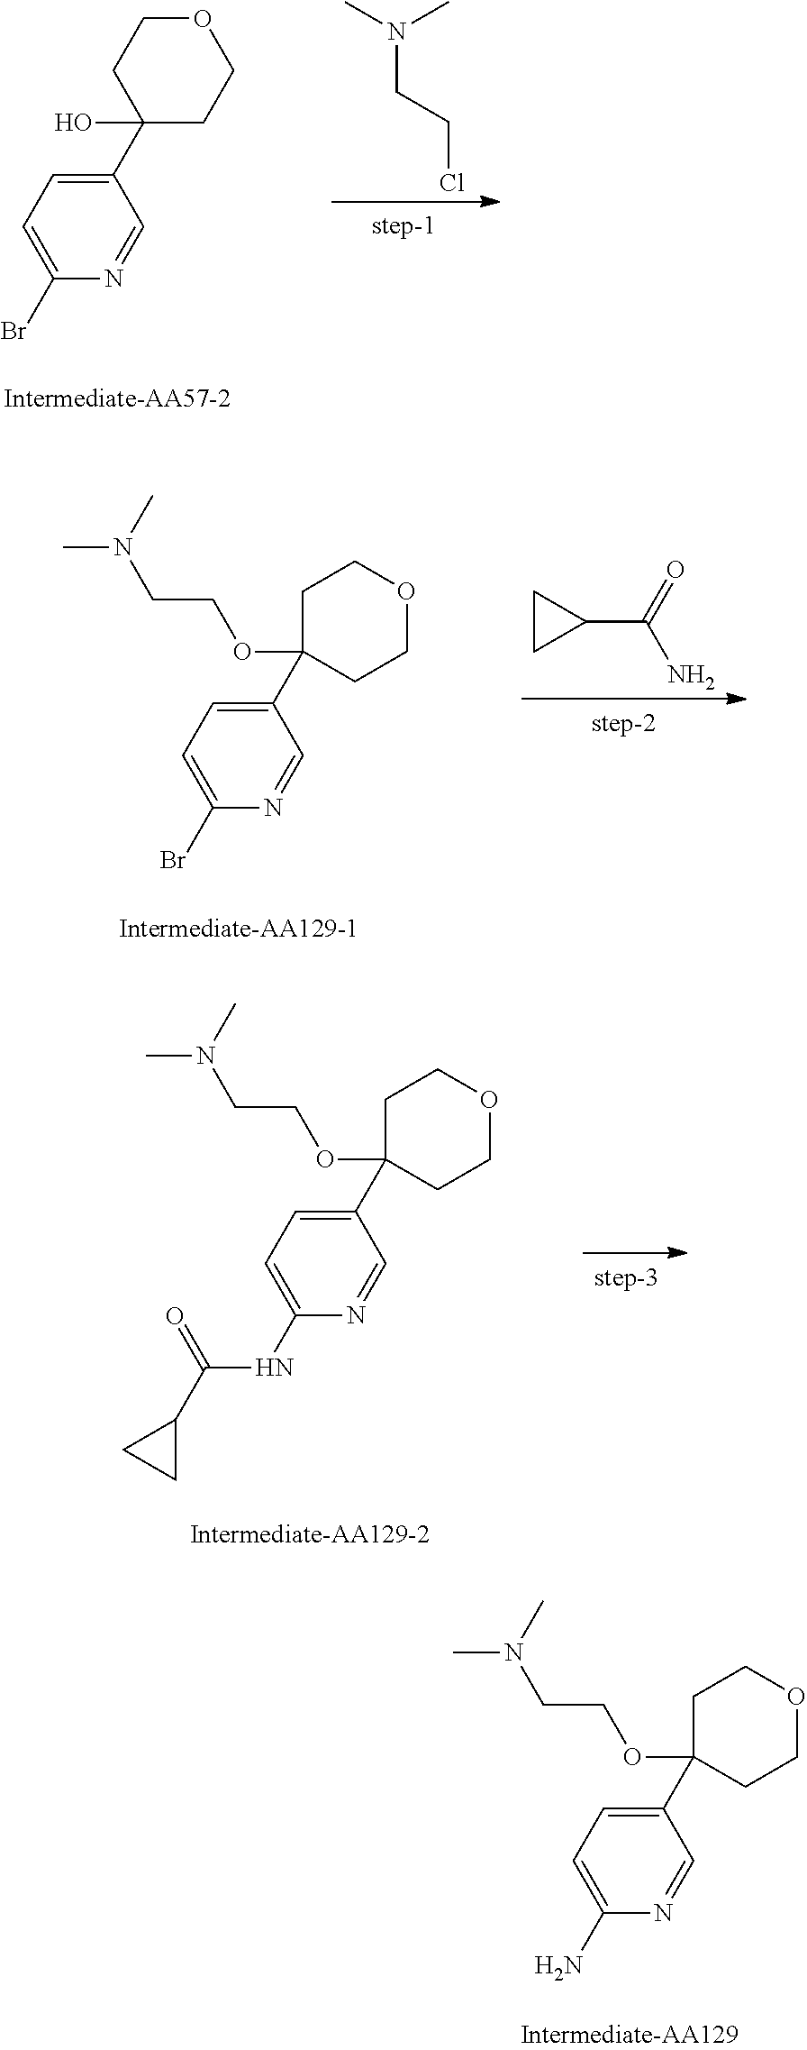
O1CCC(C2=CC=C(Br)N=C2)(O)CC1.CN(C)CCCl.C1(C2(OCCN(C)C)CCOCC2)=CC=C(Br)N=C1.C1(C(=O)N)CC1.C1(C2(OCCN(C)C)CCOCC2)=CC=C(NC(C2CC2)=O)N=C1.C1(C2(OCCN(C)C)CCOCC2)=CC=C(N)N=C1
